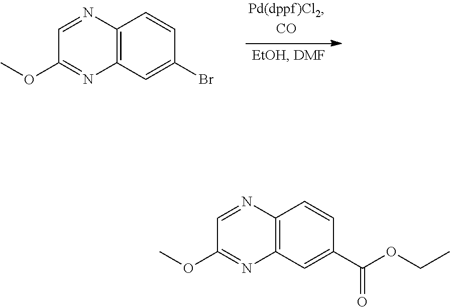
C1=NC2=C(N=C1OC)C=C(Br)C=C2.C1=NC2=C(N=C1OC)C=C(C(OCC)=O)C=C2
